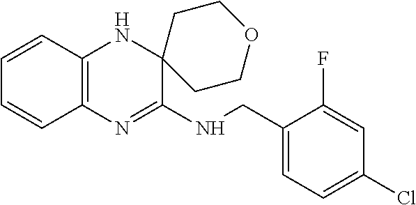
C1=CC2=C(C=C1)N=C(NCC1=CC=C(Cl)C=C1F)C1(N2)CCOCC1
